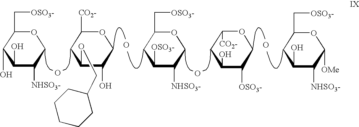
C1(O)C([NHSO3-])COC(C[OSO3-])C1O.O.C1(OCC2CCCCC2)C(O)COC([CO2-])C1.O.C1([OSO3-])C([NHSO3-])COC(C[OSO3-])C1.O.C1(O)C([OSO3-])COC([CO2-])C1.C1(O)C([NHSO3-])C([OMe])OC(C[OSO3-])C1.O
